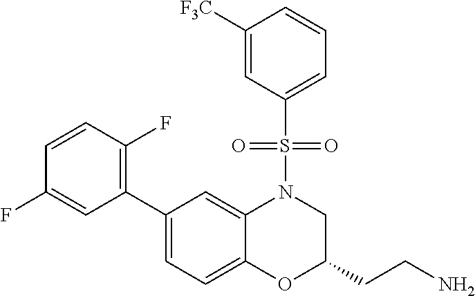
C1(C2=CC=C3C(=C2)N(S(C2=CC=CC([F3C])=C2)(=O)=O)CC(CCN)O3)=C(F)C=CC(F)=C1
